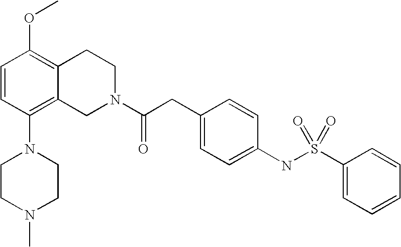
C1=CC(N2CCN(C)CC2)=C2C(=C1OC)CCN(C(CC1=CC=C(NS(C3=CC=CC=C3)(=O)=O)C=C1)=O)C2
